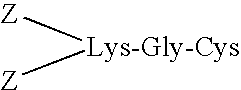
[Lys-Gly-Cys]([Z])[Z]
